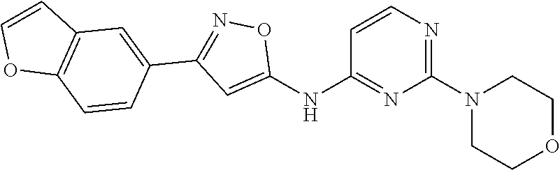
C1=CN=C(N2CCOCC2)N=C1NC1=CC(C2=CC3=C(C=C2)OC=C3)=NO1
